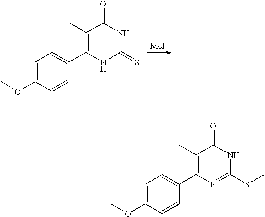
C1(C)=C(C2=CC=C(OC)C=C2)N=C(SC)NC1=O.C1(C)=C(C2=CC=C(OC)C=C2)NC(=S)NC1=O
